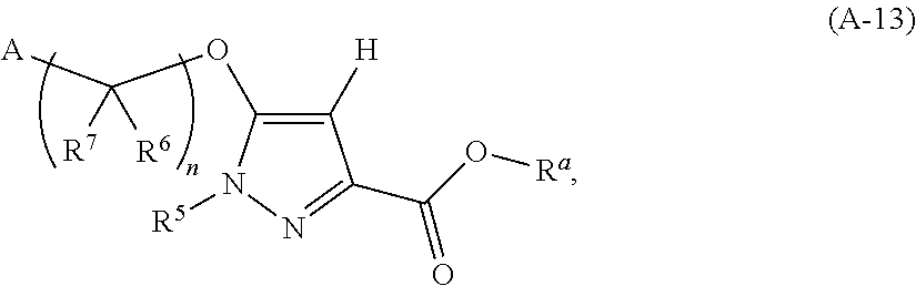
[A]C(OC1=C([H])C(C(O[Ra])=O)=NN1[R5])([R7])[R6]
